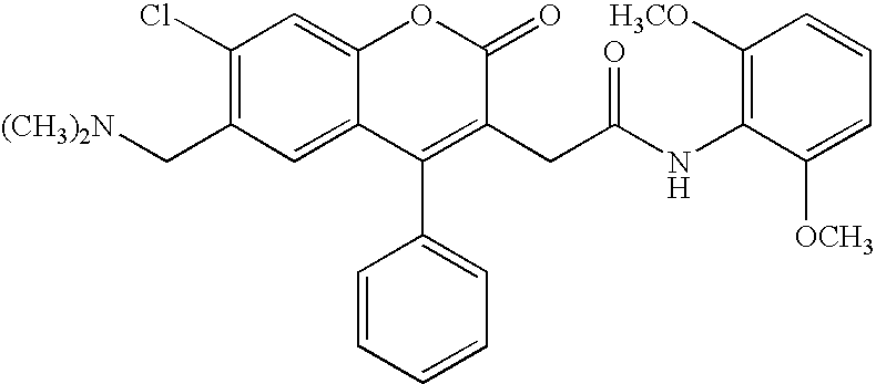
C1(Cl)=C(C[(CH3)2N])C=C2C(=C1)OC(=O)C(CC(NC1=C([H3CO])C=CC=C1[OCH3])=O)=C2C1=CC=CC=C1
